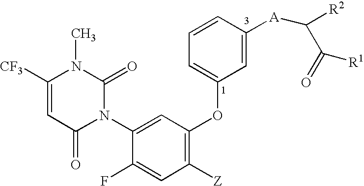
C1([CF3])=CC(=O)N(C2=CC(OC3=CC=CC([A]C(C(=O)[R1])[R2])=C3)=C([Z])C=C2F)C(=O)N1C
